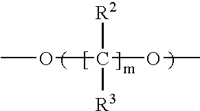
COC([R2])([R3])OC
